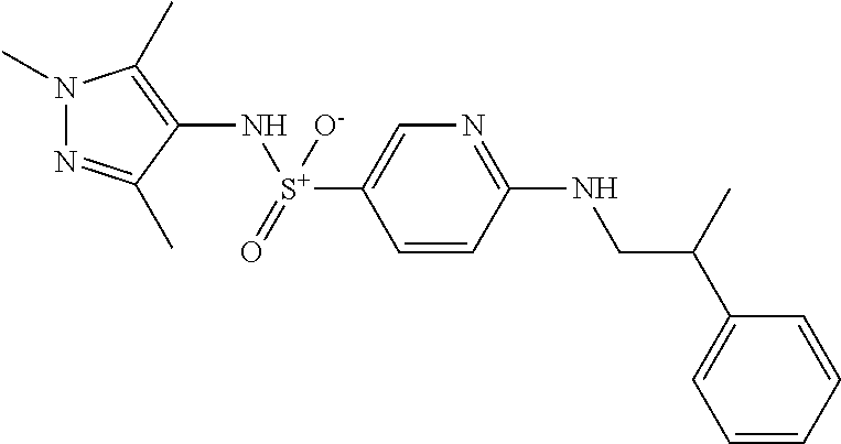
N1=C(C)C(N[S+](=O)([O-])C2=CN=C(NCC(C3=CC=CC=C3)C)C=C2)=C(C)N1C
